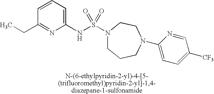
C1=CC=C(NS(N2CCCN(C3=CC=C([CF3])C=N3)CC2)(=O)=O)N=C1CC
